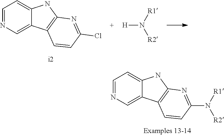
C1=NC=C2C(=C1)NC1=C2C=CC(N([R1])[R2])=N1.C1=NC=C2C(=C1)NC1=C2C=CC(Cl)=N1.[H]N([R1])[R2]
